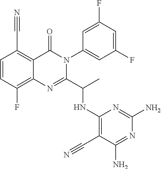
C1=CC(F)=C2C(=C1C#N)C(=O)N(C1=CC(F)=CC(F)=C1)C(C(C)NC1=C(C#N)C(N)=NC(N)=N1)=N2
